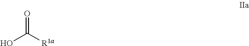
O=C([R1a])O
